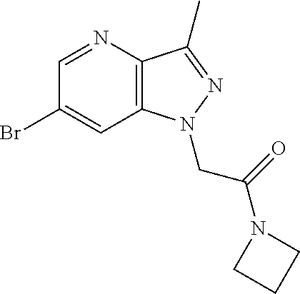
C1(Br)=CC2=C(C(C)=NN2CC(=O)N2CCC2)N=C1
